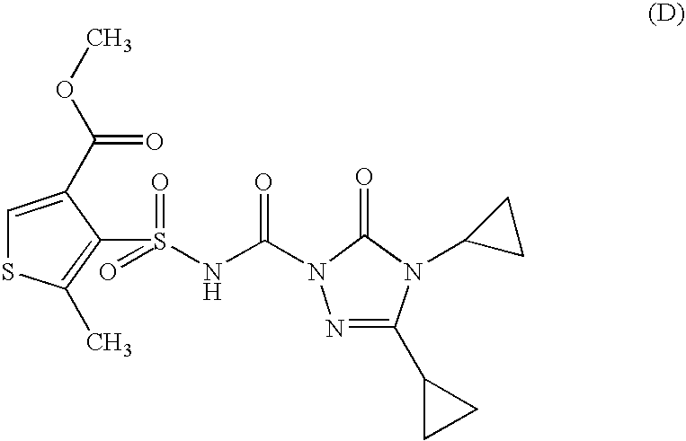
N1=C(C2CC2)N(C2CC2)C(=O)N1C(=O)NS(C1=C(C)SC=C1C(OC)=O)(=O)=O
